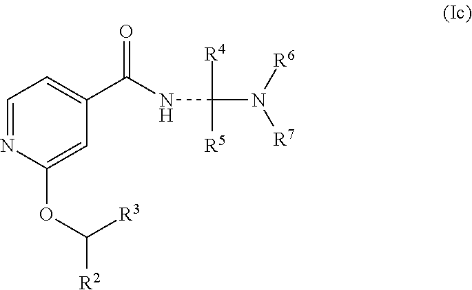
C1=NC(OC([R2])[R3])=CC(C(NC(N([R6])[R7])([R4])[R5])=O)=C1
